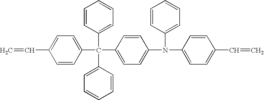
C1=CC(C(C2=CC=CC=C2)(C2=CC=C(C=C)C=C2)C2=CC=C(N(C3=CC=C(C=C)C=C3)C3=CC=CC=C3)C=C2)=CC=C1
